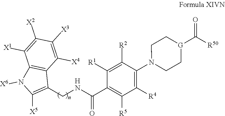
[H].C1(C(=O)NCC2=C([X5])N([X6])C3=C2C([X4])=C([X3])C([X2])=C3[X1])=C([R5])C([R4])=C(N2CC[G](C([R50])=O)CC2)C([R2])=C1[R1]
